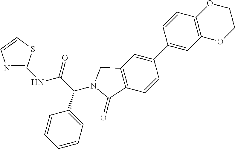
C1(C2=CC3=C(C=C2)OCCO3)=CC2=C(C=C1)C(=O)N(C(C1=CC=CC=C1)C(NC1=NC=CS1)=O)C2
